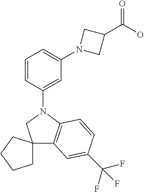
C1=CC(N2CC3(C4=C2C=CC(C(F)(F)F)=C4)CCCC3)=CC(N2CC(C(O)=O)C2)=C1
